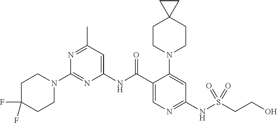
C1(NC(C2=CN=C(NS(CCO)(=O)=O)C=C2N2CCC3(CC2)CC3)=O)=CC(C)=NC(N2CCC(F)(F)CC2)=N1
